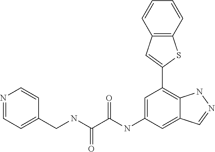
N(C(=O)C(=O)NC1=CC(C2=CC3=C(S2)C=CC=C3)=C2C(=C1)C=NN2)CC1=CC=NC=C1
